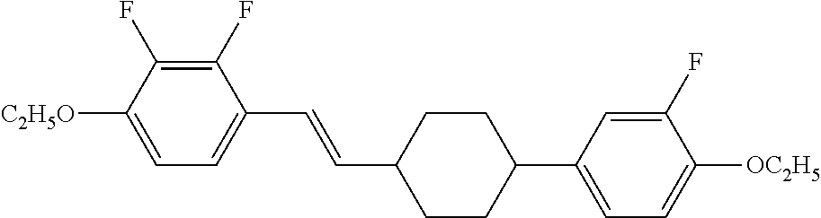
C1(F)=C(F)C([C2H5O])=CC=C1C=CC1CCC(C2=CC=C([OC2H5])C(F)=C2)CC1
